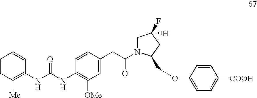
C1=CC=CC(NC(NC2=C([OMe])C=C(CC(N3CC(F)([H])CC3COC3=CC=C([COOH])C=C3)=O)C=C2)=O)=C1[Me]
